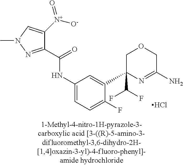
Cl.N(C1=CC=C(F)C(C2(C(F)F)COCC(N)=N2)=C1)C(=O)C1=NN(C)C=C1[N+]([O-])=O
